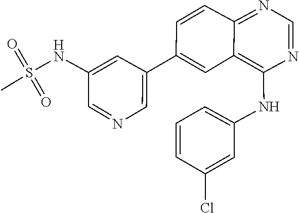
O=S(NC1=CC(C2=CC3=C(NC4=CC=CC(Cl)=C4)N=CN=C3C=C2)=CN=C1)(C)=O
